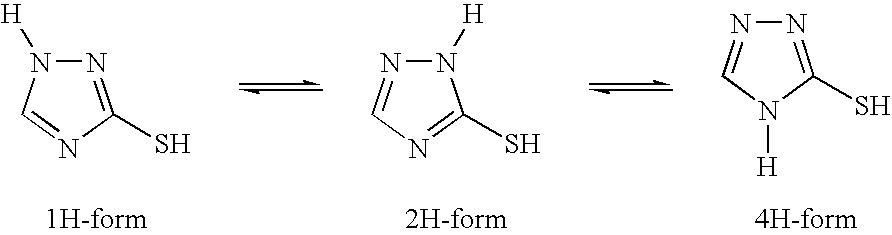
N1=C(S)N([H])C=N1.N1([H])N=CN=C1S.N1=C(S)N=CN1[H]
